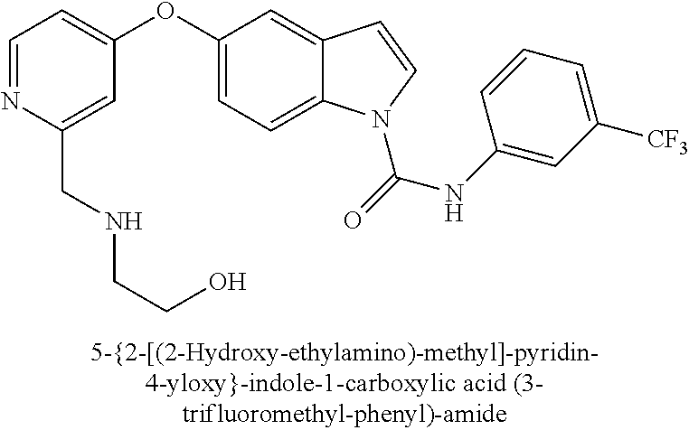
C1=NC(CNCCO)=CC(OC2=CC=C3C(=C2)C=CN3C(=O)NC2=CC([CF3])=CC=C2)=C1
